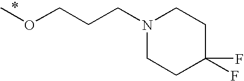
COCCCN1CCC(F)(F)CC1
